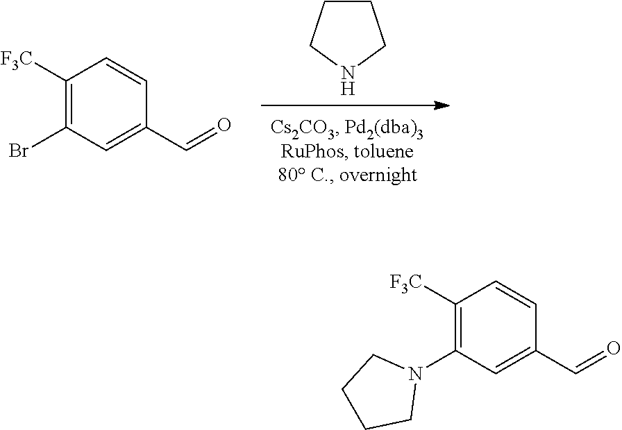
C1CCNC1.C1([F3C])=C(Br)C=C(C=O)C=C1.C1([F3C])=C(N2CCCC2)C=C(C=O)C=C1
